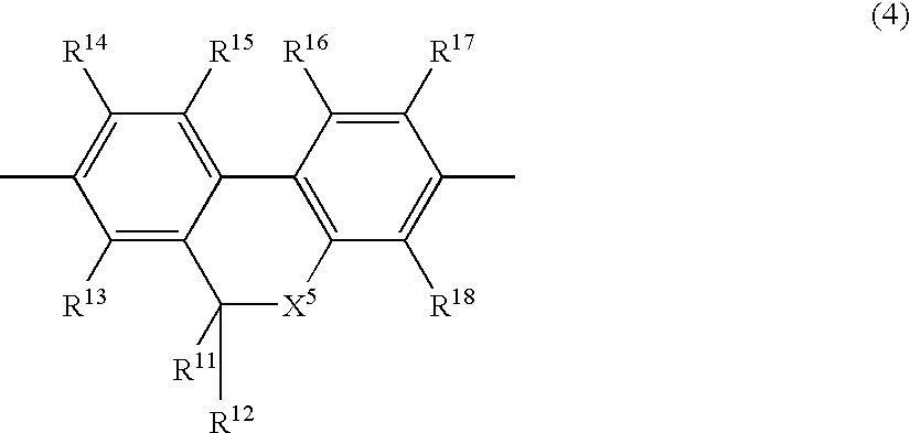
C1([R13])=C2C(=C([R15])C([R14])=C1C)C1=C(C([R18])=C(C)C([R17])=C1[R16])[X5]C2([R11])[R12]
